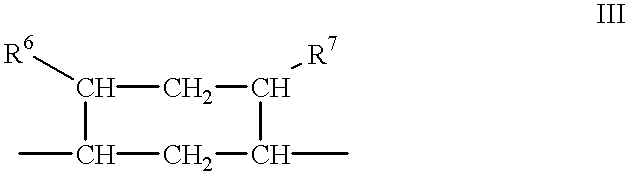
C1(C)C([R6])CC([R7])C(C)C1
